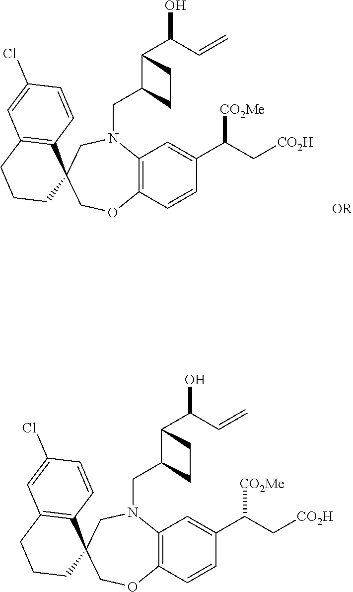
C1OC2=C(N(CC3C(C(O)C=C)CC3)CC13C1=C(C=C(Cl)C=C1)CCC3)C=C(C(C[CO2H])[CO2Me])C=C2.C1OC2=C(N(CC3C(C(O)C=C)CC3)CC13C1=C(C=C(Cl)C=C1)CCC3)C=C(C(C[CO2H])[CO2Me])C=C2
